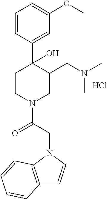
C1=CC(C2(O)CCN(C(CN3C4=C(C=C3)C=CC=C4)=O)CC2CN(C)C)=CC(OC)=C1.Cl
